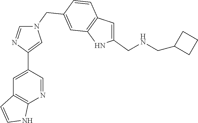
C1(C2=CN(CC3=CC4=C(C=C3)C=C(CNCC3CCC3)N4)C=N2)=CC2=C(N=C1)NC=C2
